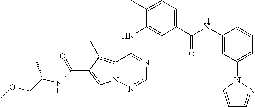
C12=C(C)C(C(NC(COC)C)=O)=CN1N=CN=C2NC1=CC(C(NC2=CC(N3N=CC=C3)=CC=C2)=O)=CC=C1C
